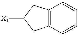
C12=C(C=CC=C1)CC([X1])C2
